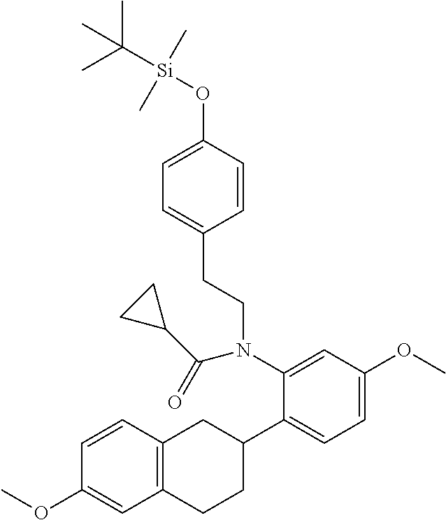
C1=C(O[Si](C(C)(C)C)(C)C)C=CC(CCN(C2=CC(OC)=CC=C2C2CC3=C(CC2)C=C(OC)C=C3)C(C2CC2)=O)=C1
